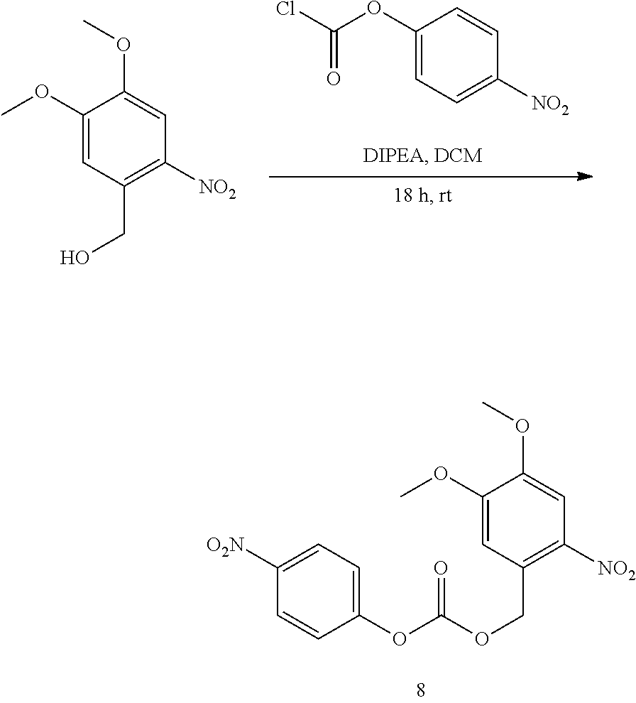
C1(OC)=CC(CO)=C([NO2])C=C1OC.ClC(OC1=CC=C([NO2])C=C1)=O.C1(OC)=CC(COC(OC2=CC=C([O2N])C=C2)=O)=C([NO2])C=C1OC
